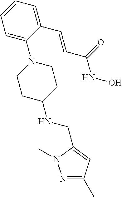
C1=C(N2CCC(NCC3=CC(C)=NN3C)CC2)C(C=CC(NO)=O)=CC=C1
